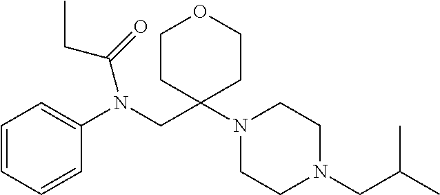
C1=CC=CC(N(CC2(N3CCN(CC(C)C)CC3)CCOCC2)C(=O)CC)=C1
